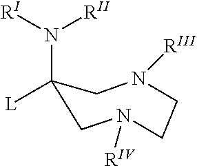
[L]C1(N([RII])[RI])CN([RIII])CCN([RIV])C1
